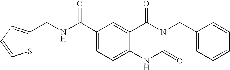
C(NC(C1=CC=C2C(=C1)C(=O)N(CC1=CC=CC=C1)C(=O)N2)=O)C1=CC=CS1
